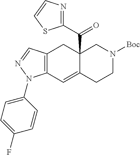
C12(C(C3=NC=CS3)=O)C(=CC3=C(C1)C=NN3C1=CC=C(F)C=C1)CCN([Boc])C2
